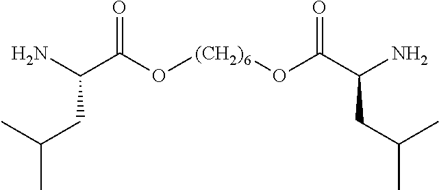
C(C)(C)CC(C(O[(CH2)6]OC(C(N)CC(C)C)=O)=O)N
